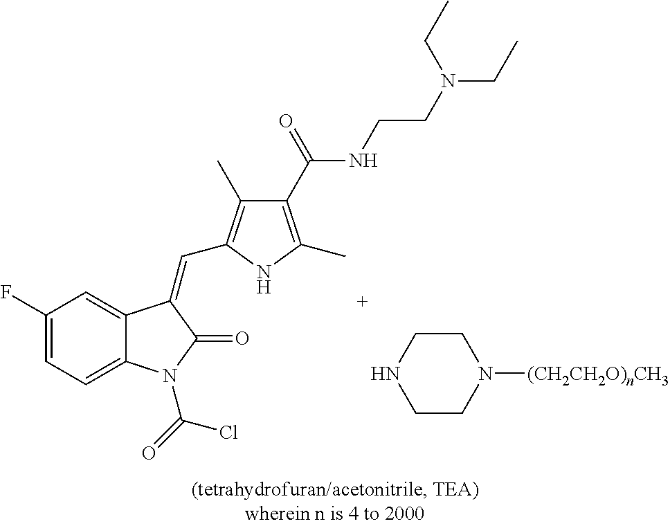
C1(F)=CC=C2C(=C1)C(=CC1=C(C)C(C(=O)NCCN(CC)CC)=C(C)N1)C(=O)N2C(=O)Cl.C1CN([(CH2CH2O)nCH3])CCN1
